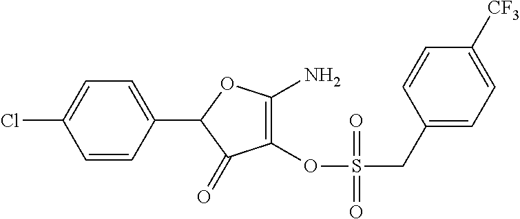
C1(OS(=O)(CC2=CC=C([CF3])C=C2)=O)=C(N)OC(C2=CC=C(Cl)C=C2)C1=O
